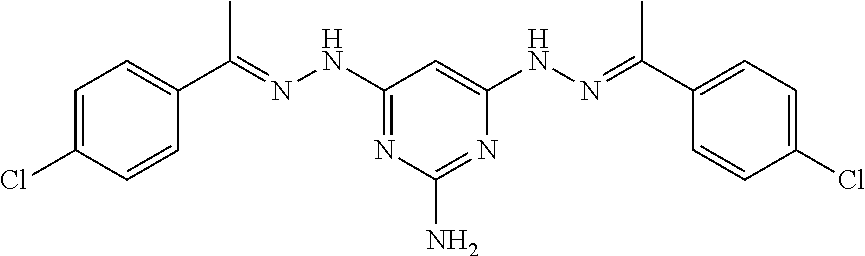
C1=C(Cl)C=CC(C(=NNC2=NC(N)=NC(NN=C(C3=CC=C(Cl)C=C3)C)=C2)C)=C1
